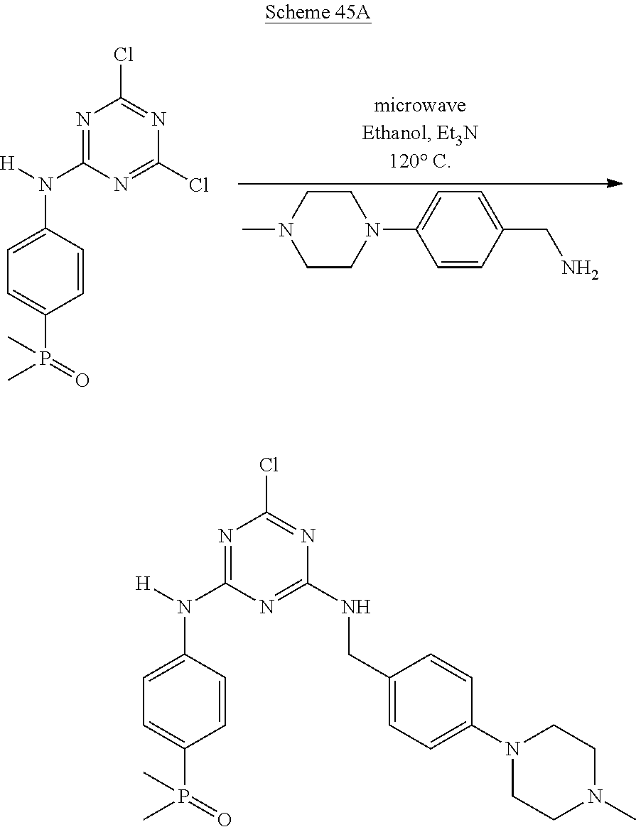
C1=CC(N([H])C2=NC(Cl)=NC(Cl)=N2)=CC=C1P(C)(C)=O.C1=CC(CN)=CC=C1N1CCN(C)CC1.C1=CC(N([H])C2=NC(Cl)=NC(NCC3=CC=C(N4CCN(C)CC4)C=C3)=N2)=CC=C1P(C)(C)=O
